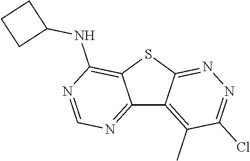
C12=NC=NC(NC3CCC3)=C1SC1=NN=C(Cl)C(C)=C21
